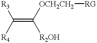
C(=C([OCH2CH2][RG])[R2OH])([R3])[R4]
